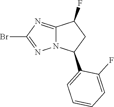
C12=NC(Br)=NN1C(C1=CC=CC=C1F)CC2F
